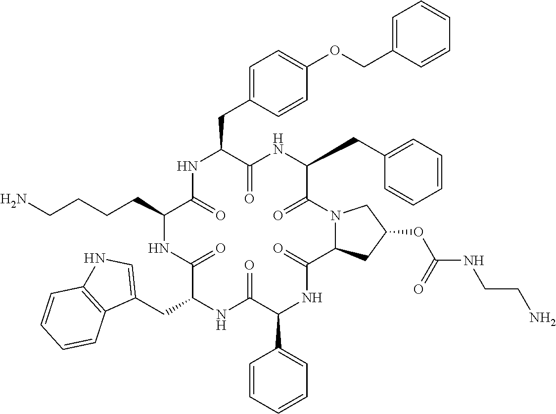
NCCCCC1C(=O)NC(CC2=CC=C(OCC3=CC=CC=C3)C=C2)C(=O)NC(CC2=CC=CC=C2)C(=O)N2C(C(=O)NC(C3=CC=CC=C3)C(=O)NC(CC3=CNC4=C3C=CC=C4)C(=O)N1)CC(OC(NCCN)=O)C2
